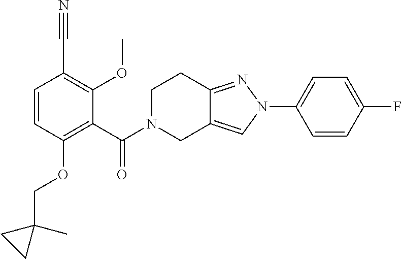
C1=CC(OCC2(C)CC2)=C(C(N2CC3=CN(C4=CC=C(F)C=C4)N=C3CC2)=O)C(OC)=C1C#N
